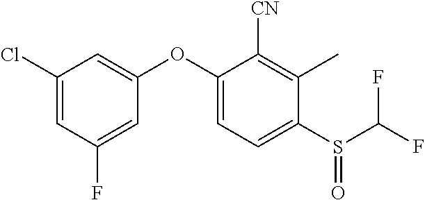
C1(OC2=CC=C(S(C(F)F)=O)C(C)=C2[CN])=CC(Cl)=CC(F)=C1
